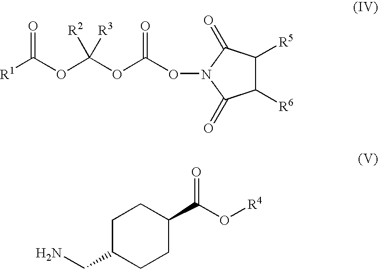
[R1]C(=O)OC([R2])([R3])OC(ON1C(=O)C([R5])C([R6])C1=O)=O.NCC1CCC(C(=O)O[R4])CC1
